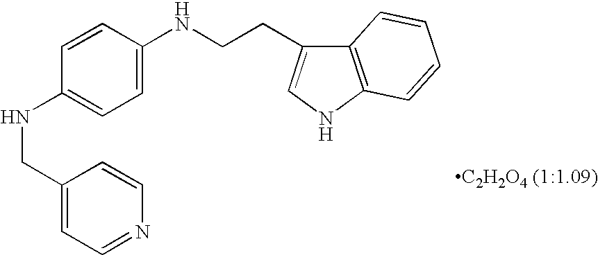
C1=CC(NCCC2=CNC3=C2C=CC=C3)=CC=C1NCC1=CC=NC=C1
